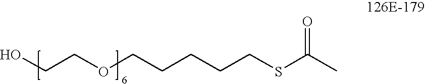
OCCOCCCCCSC(C)=O
